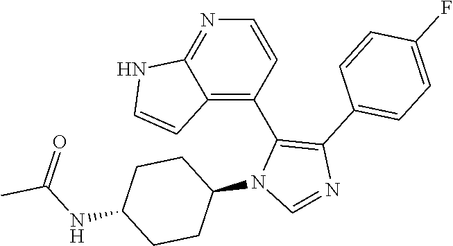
C1=CC(C2=C(C3=CC=C(F)C=C3)N=CN2C2CCC(NC(C)=O)CC2)=C2C(=N1)NC=C2
